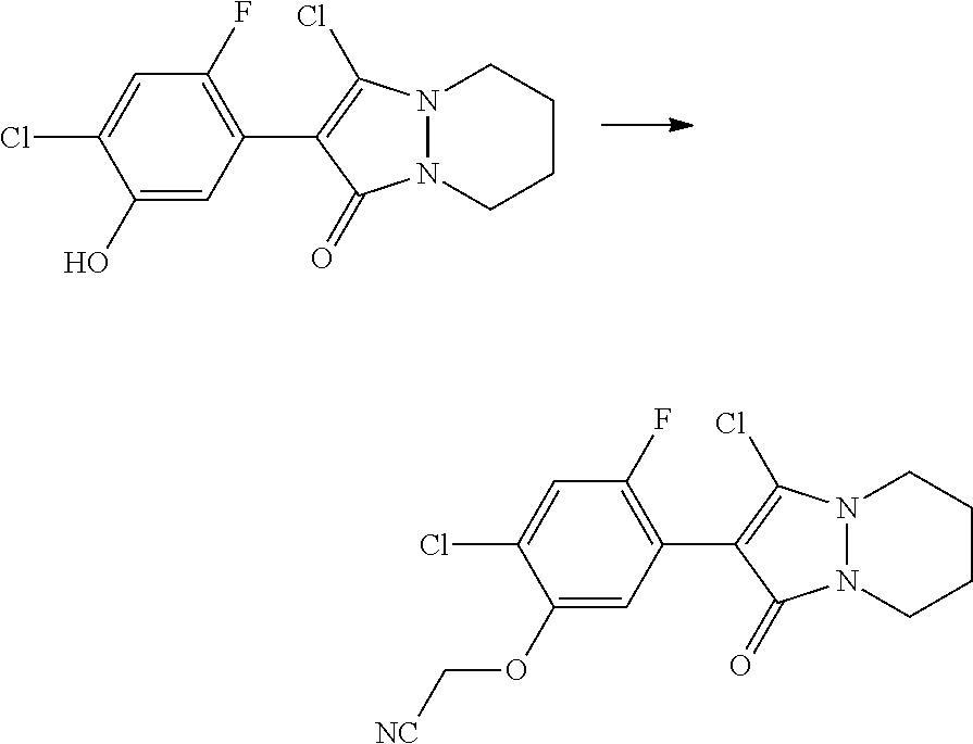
C1(O)=CC(C2=C(Cl)N3N(C2=O)CCCC3)=C(F)C=C1Cl.C1(OC[NC])=CC(C2=C(Cl)N3N(C2=O)CCCC3)=C(F)C=C1Cl
